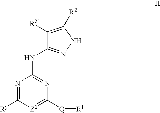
N1=C([Ry])[Z1]=C([Q][R1])N=C1NC1=NNC([R2])=C1[R2]
